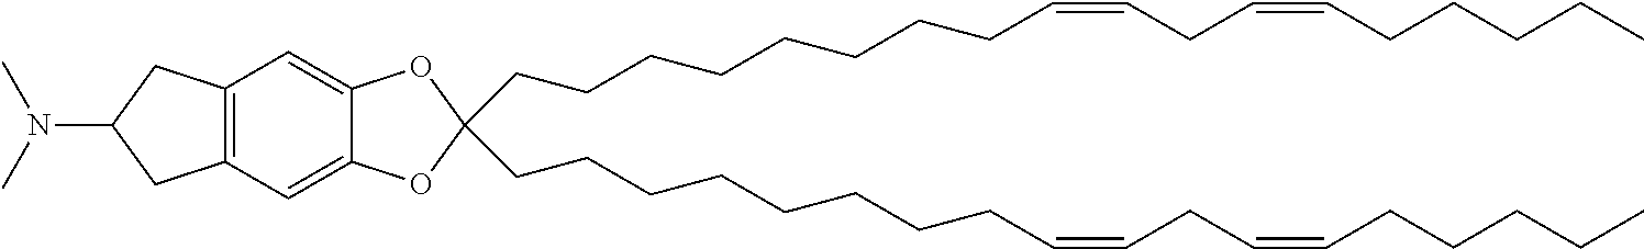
C(CCCCCCCC=CCC=CCCCCC)C1(CCCCCCCCC=CCC=CCCCCC)OC2=CC3=C(C=C2O1)CC(N(C)C)C3
